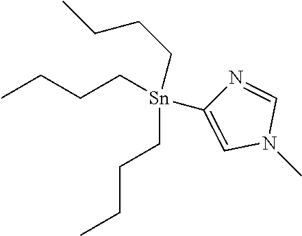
CCCC[Sn](CCCC)(CCCC)C1=CN(C)C=N1
